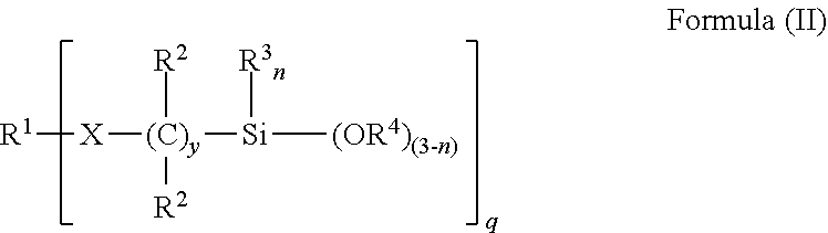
[R1][X][(C)y]([Si]([(OR4)(3-n)])[R3n])([R2])[R2]
